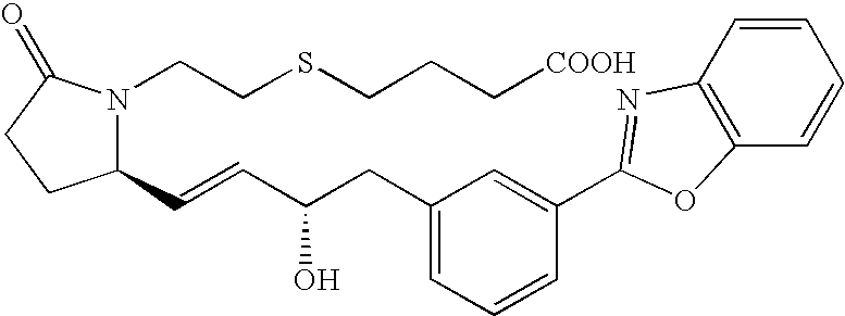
C1(C=CC(CC2=CC=CC(C3=NC4=C(O3)C=CC=C4)=C2)O)N(CCSCCC[COOH])C(=O)CC1
